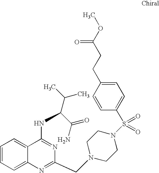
C1=CC=C2C(=C1)C(NC(C(N)=O)C(C)C)=NC(CN1CCN(S(C3=CC=C(CCC(OC)=O)C=C3)(=O)=O)CC1)=N2
